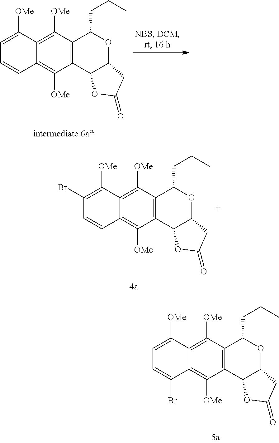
C1=C([OMe])C2=C([OMe])C3=C(C([OMe])=C2C=C1)C1C(OC3CCC)CC(=O)O1.C1(Br)=C([OMe])C2=C([OMe])C3=C(C([OMe])=C2C=C1)C1C(OC3CCC)CC(=O)O1.C1=C([OMe])C2=C([OMe])C3=C(C([OMe])=C2C(Br)=C1)C1C(OC3CCC)CC(=O)O1
